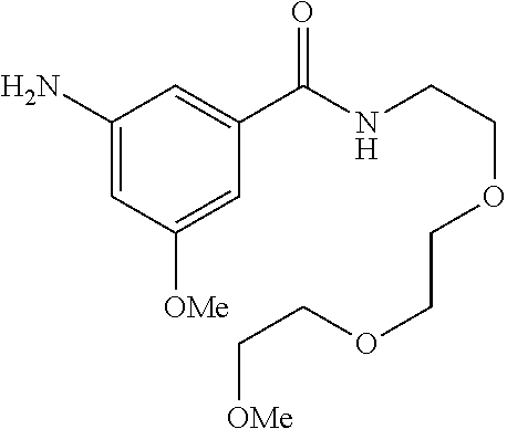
C1(N)=CC([OMe])=CC(C(NCCOCCOCC[OMe])=O)=C1
